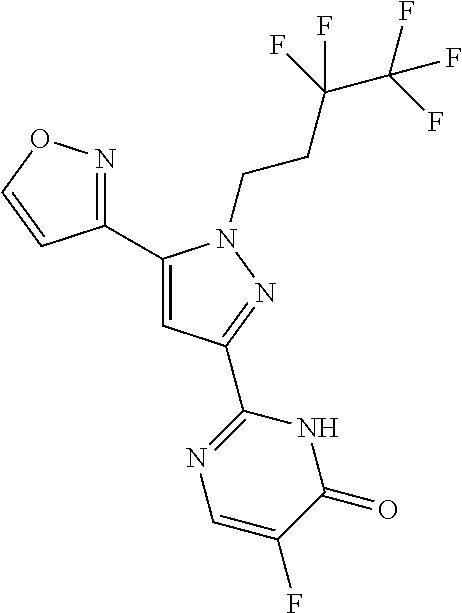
C1(C2=CC(C3=NC=C(F)C(=O)N3)=NN2CCC(F)(C(F)(F)F)F)=NOC=C1
